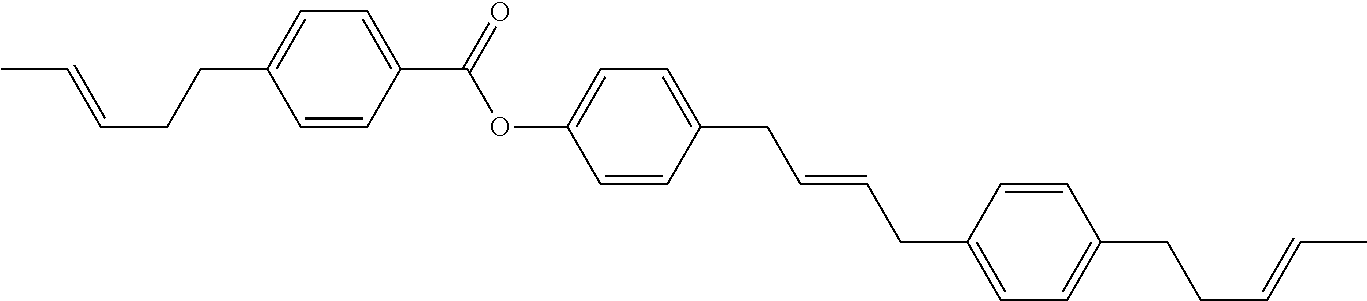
C1=CC(C(OC2=CC=C(CC=CCC3=CC=C(CCC=CC)C=C3)C=C2)=O)=CC=C1CCC=CC
